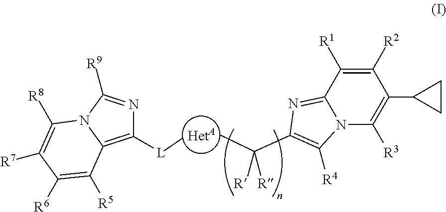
C1([L]C)=C2N(C([R9])=N1)C([R8])=C([R7])C([R6])=C2[R5].CC(C1=C([R4])N2C(=N1)C([R1])=C([R2])C(C1CC1)=C2[R3])([R])[R]
